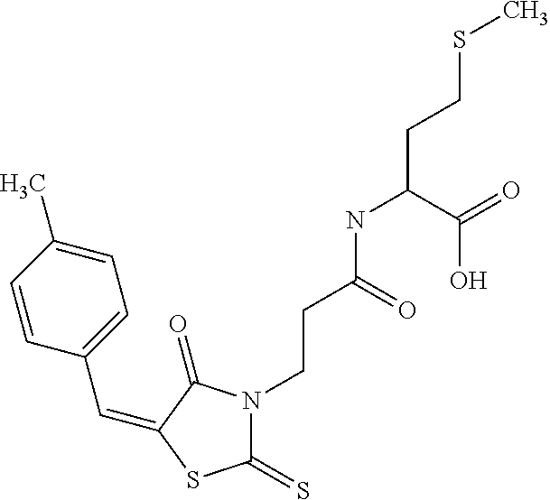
C(C1=CC=C(C)C=C1)=C1C(=O)N(CCC(NC(CCSC)C(=O)O)=O)C(=S)S1
